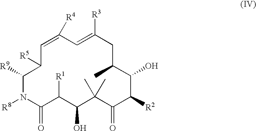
C1([R4])=CC([R5])C([R9])N([R8])C(=O)C([R1])C(O)C(C)(C)C(=O)C([R2])C(O)C(C)CC([R3])=C1
